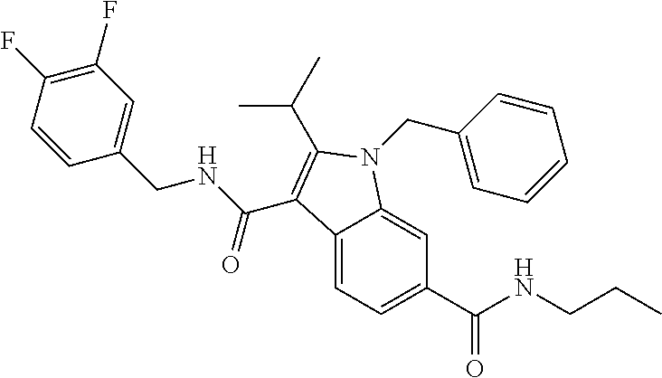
C12=CC=C(C(NCCC)=O)C=C1N(CC1=CC=CC=C1)C(C(C)C)=C2C(NCC1=CC(F)=C(F)C=C1)=O
